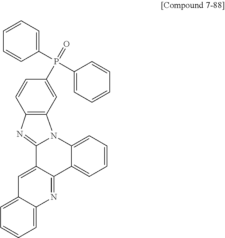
C12=CC=CC=C1N=C1C(=C2)C2=NC3=C(N2C2=CC=CC=C12)C=C(P(=O)(C1=CC=CC=C1)C1=CC=CC=C1)C=C3
